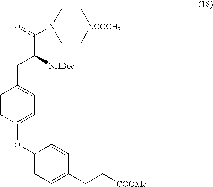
C(C([NHBoc])CC1=CC=C(OC2=CC=C(CC[COOMe])C=C2)C=C1)(=O)N1CC[NCOCH3]CC1
